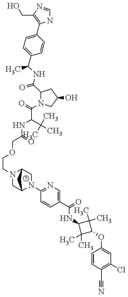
N1C=NC(CO)=C1C1=CC=C(C(C)NC(=O)C2N(C(C(C(C)(C)C)NC(=O)COCCN3CC4N(C5=NC=C(C(=O)NC6C(C)(C)C(OC7=CC(Cl)=C(C#N)C=C7)C6(C)C)C=C5)CC3C4)=O)CC(O)C2)C=C1
